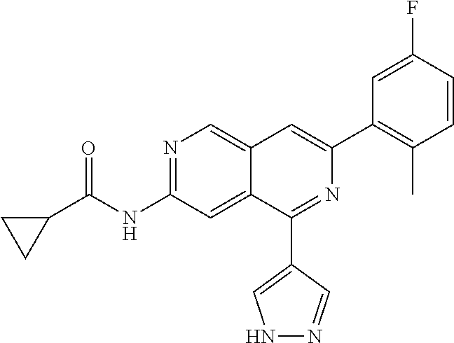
C1C(C(NC2=NC=C3C(=C2)C(C2=CNN=C2)=NC(C2=C(C)C=CC(F)=C2)=C3)=O)C1
